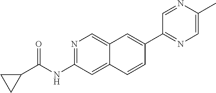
N1=C(NC(=O)C2CC2)C=C2C(=C1)C=C(C1=NC=C(C)N=C1)C=C2
